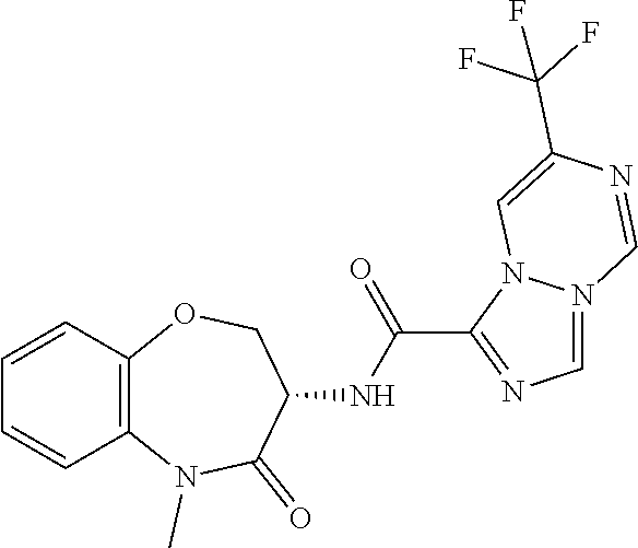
C12=C(OCC(NC(=O)C3=NC=N4N3C=C(C(F)(F)F)N=C4)C(=O)N1C)C=CC=C2
